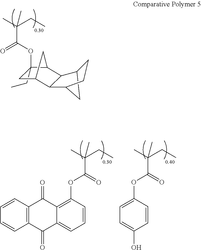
C1(CC)(OC(=O)C(C)(CC)C)CC2C3C(C4CC3CC4)C1C2.C12=C(OC(=O)C(C)(CC)C)C=CC=C1C(=O)C1=C(C2=O)C=CC=C1.O=C(OC1=CC=C(O)C=C1)C(C)(CC)C
